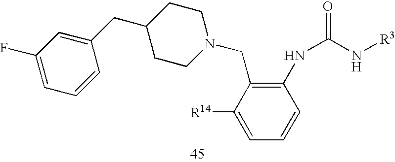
C1CN(CC2=C(NC(N[R3])=O)C=CC=C2[R14])CCC1CC1=CC(F)=CC=C1
